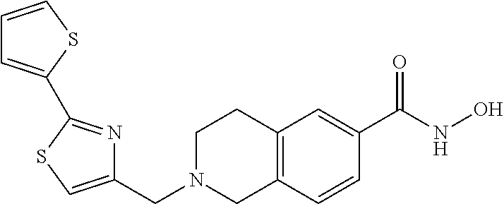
C(N1CCC2=C(C1)C=CC(C(=O)NO)=C2)C1=CSC(C2=CC=CS2)=N1
